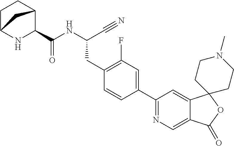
N(C(C#N)CC1=C(F)C=C(C2=NC=C3C(=C2)C2(OC3=O)CCN(C)CC2)C=C1)C(=O)C1C2CCC(N1)C2
